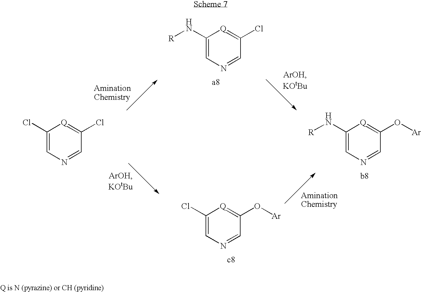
C1(N[R])=CN=CC(Cl)=[Q]1.C1(N[R])=CN=CC(O[Ar])=[Q]1.C1(Cl)=CN=CC(O[Ar])=[Q]1.C1(Cl)=CN=CC(Cl)=[Q]1
